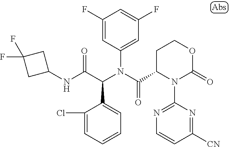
C1=CC=C(Cl)C(C(C(NC2CC(F)(F)C2)=O)N(C(=O)C2N(C3=NC=CC([CN])=N3)C(=O)OCC2)C2=CC(F)=CC(F)=C2)=C1
